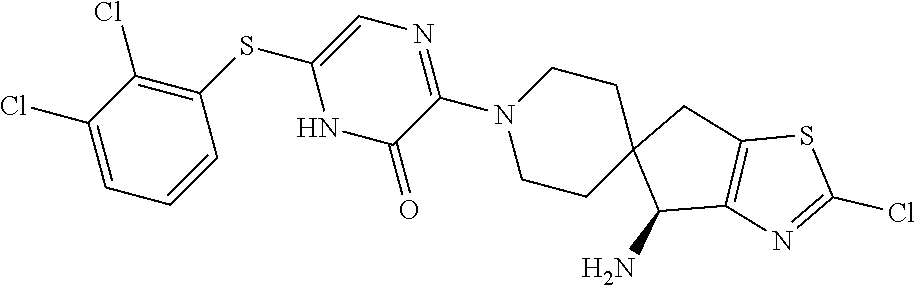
C1(Cl)=CC=CC(SC2=CN=C(N3CCC4(CC3)C(N)C3=C(C4)SC(Cl)=N3)C(=O)N2)=C1Cl
